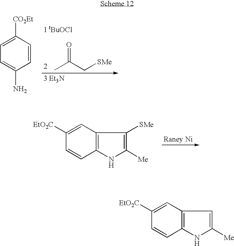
CC(C[SMe])=O.C1=CC([CO2Et])=CC=C1N.C1([EtO2C])=CC2=C(C=C1)NC([Me])=C2[SMe].C1([EtO2C])=CC2=C(C=C1)NC([Me])=C2
